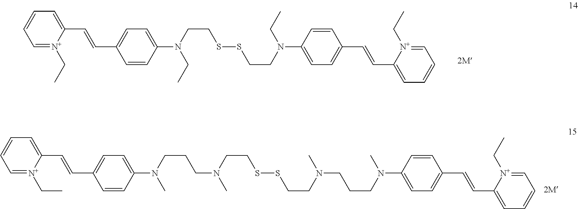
C1=CC=[N+](CC)C(C=CC2=CC=C(N(CCSSCCN(CC)C3=CC=C(C=CC4=CC=CC=[N+]4CC)C=C3)CC)C=C2)=C1.C1=CC=[N+](CC)C(C=CC2=CC=C(N(C)CCCN(CCSSCCN(C)CCCN(C3=CC=C(C=CC4=CC=CC=[N+]4CC)C=C3)C)C)C=C2)=C1
